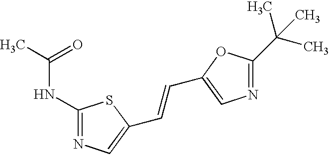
C1(NC(=O)C)=NC=C(C=CC2=CN=C(C(C)(C)C)O2)S1
